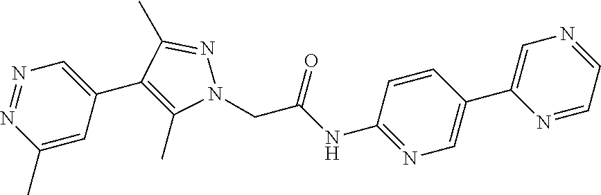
C1(C)=CC(C2=C(C)N(CC(NC3=NC=C(C4=CN=CC=N4)C=C3)=O)N=C2C)=CN=N1
